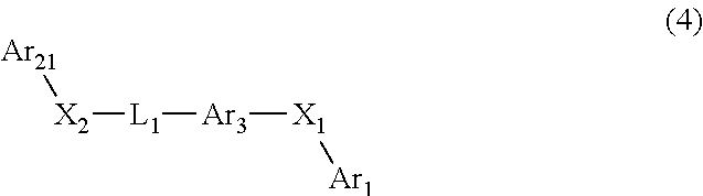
[L1]([Ar3][X1][Ar1])[X2][Ar21]
